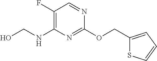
C1(F)=C(NCO)N=C(OCC2=CC=CS2)N=C1
